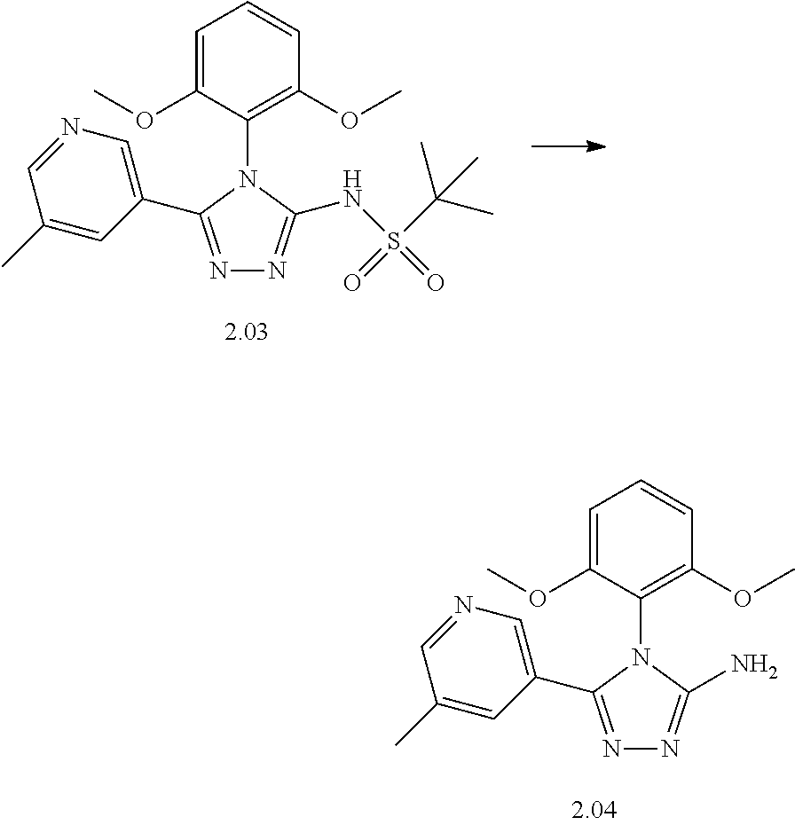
N1=C(C2=CN=CC(C)=C2)N(C2=C(OC)C=CC=C2OC)C(N)=N1.N1=C(C2=CN=CC(C)=C2)N(C2=C(OC)C=CC=C2OC)C(NS(C(C)(C)C)(=O)=O)=N1
